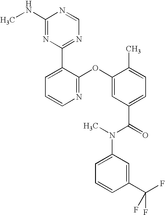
N1=C(OC2=CC(C(=O)N(C3=CC=CC(C(F)(F)F)=C3)C)=CC=C2C)C(C2=NC=NC(NC)=N2)=CC=C1
